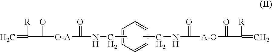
C=C([R])C(=O)[O-A]C(=O)NCC.C1=CC=CC=C1.CCNC(=O)[A-O]C(=O)C([R])=C
